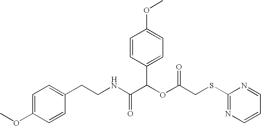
N(C(C(OC(=O)CSC1=NC=CC=N1)C1=CC=C(OC)C=C1)=O)CCC1=CC=C(OC)C=C1
